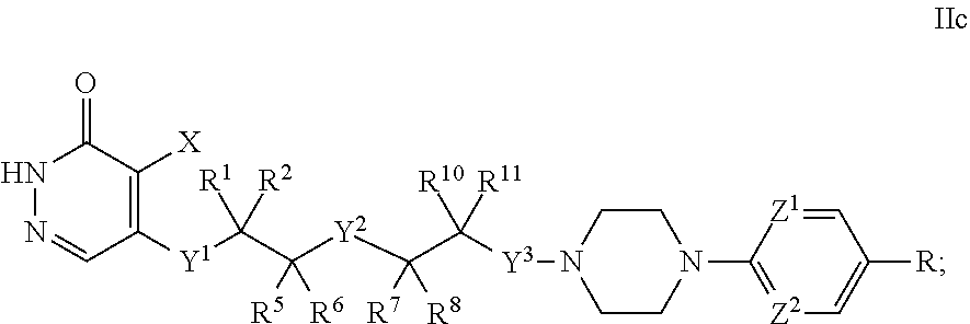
C(C([Y2]C(C([R10])([R11])[Y3]N1CCN(C2=[Z2]C=C([R])C=[Z1]2)CC1)([R7])[R8])([R5])[R6])([R1])([R2])[Y1]C1=C([X])C(=O)NN=C1
